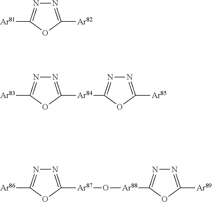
N1=C([Ar81])OC([Ar82])=N1.N1=C([Ar83])OC([Ar84]C2=NN=C([Ar85])O2)=N1.N1=C([Ar86])OC([Ar87]O[Ar88]C2=NN=C([Ar89])O2)=N1
